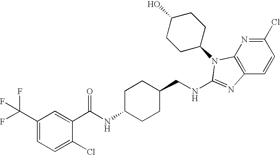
N(CC1CCC(NC(=O)C2=CC(C(F)(F)F)=CC=C2Cl)CC1)C1=NC2=C(N=C(Cl)C=C2)N1C1CCC(O)CC1
